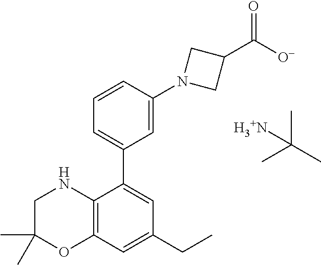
C1=CC(N2CC(C([O-])=O)C2)=CC(C2=CC(CC)=CC3=C2NCC(C)(C)O3)=C1.CC(C)(C)[H3+N]
